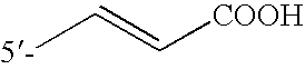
[5-]C=C[COOH]
